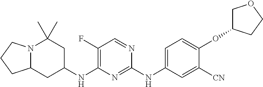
C1(F)=C(NC2CC(C)(C)N3C(C2)CCC3)N=C(NC2=CC=C(OC3COCC3)C([CN])=C2)N=C1
